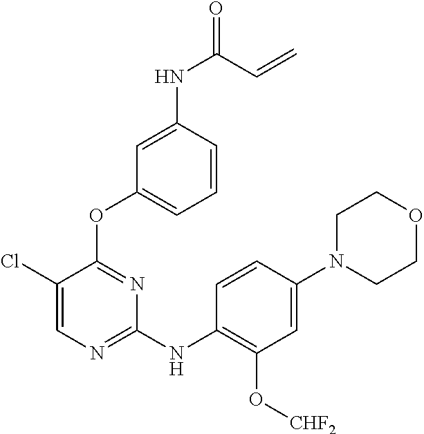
C1(N2CCOCC2)=CC(O[CHF2])=C(NC2=NC=C(Cl)C(OC3=CC=CC(NC(=O)C=C)=C3)=N2)C=C1
